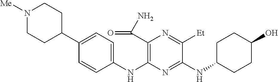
C1(NC2=C(C(N)=O)N=C([Et])C(NC3CCC(O)CC3)=N2)=CC=C(C2CCN([Me])CC2)C=C1
